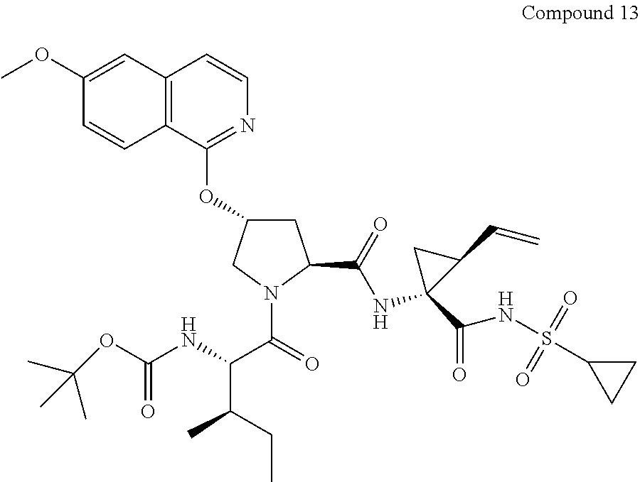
C12=C(C(OC3CC(C(NC4(C(NS(C5CC5)(=O)=O)=O)C(C=C)C4)=O)N(C(=O)C(NC(OC(C)(C)C)=O)C(CC)C)C3)=NC=C1)C=CC(OC)=C2
